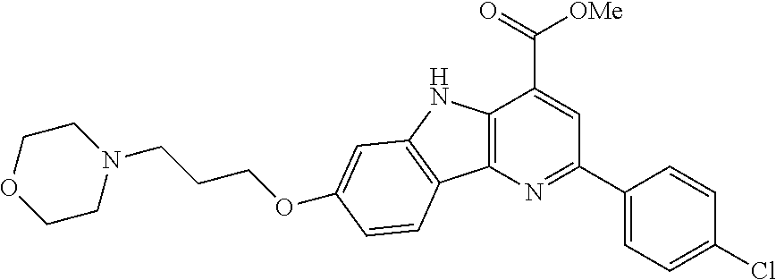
C(COC1=CC2=C(C3=C(N2)C(C(=O)[OMe])=CC(C2=CC=C(Cl)C=C2)=N3)C=C1)CN1CCOCC1
